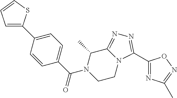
C1(C2=CC=CS2)=CC=C(C(N2CCN3C(=NN=C3C3=NC(C)=NO3)C2C)=O)C=C1
